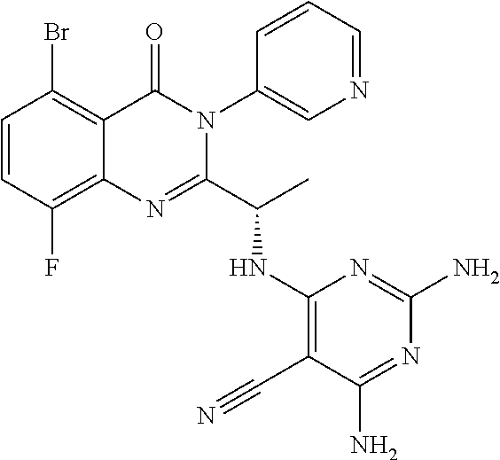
C1=CC(F)=C2C(=C1Br)C(=O)N(C1=CN=CC=C1)C(C(C)NC1=C(C#N)C(N)=NC(N)=N1)=N2
